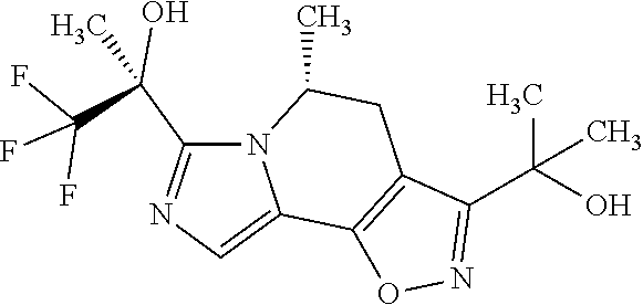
FC(F)(F)C(C)(C1=NC=C2N1C(C)CC1=C2ON=C1C(O)(C)C)O
